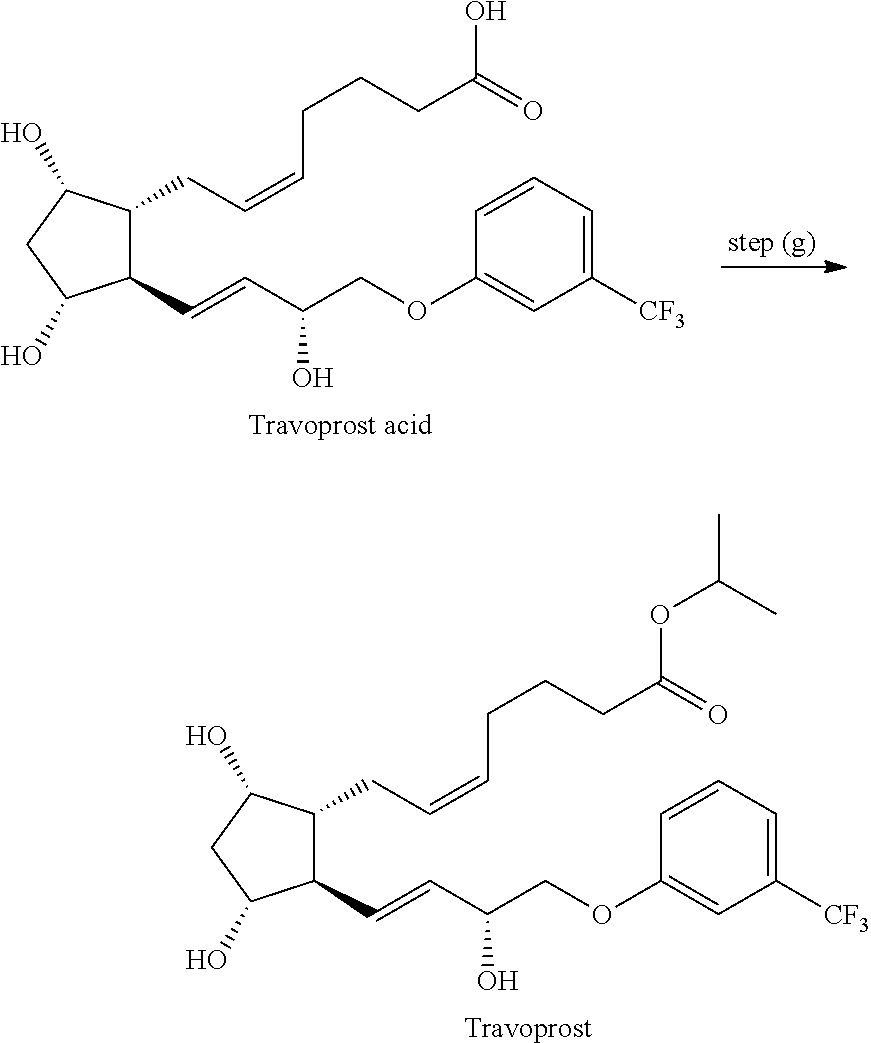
[Travoprost acid].C1(C=CC(COC2=CC([CF3])=CC=C2)O)C(CC=CCCCC(=O)O)C(O)CC1O.[Travoprost].C1(C=CC(COC2=CC([CF3])=CC=C2)O)C(CC=CCCCC(=O)OC(C)C)C(O)CC1O
